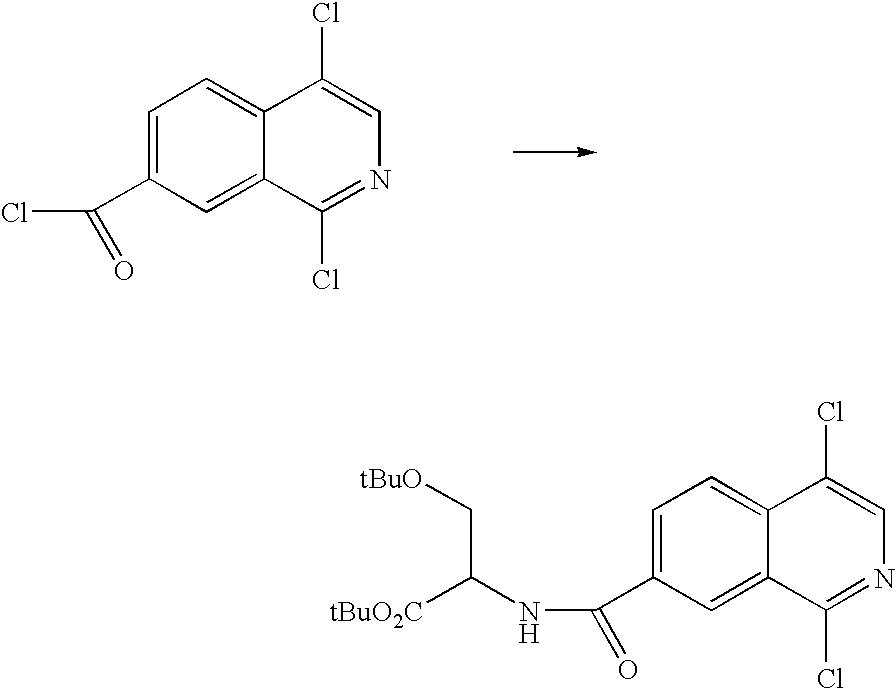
C(C1=CC=C2C(=C1)C(Cl)=NC=C2Cl)(=O)Cl.C(C1=CC=C2C(=C1)C(Cl)=NC=C2Cl)(NC([tBuO2C])C[tBuO])=O
